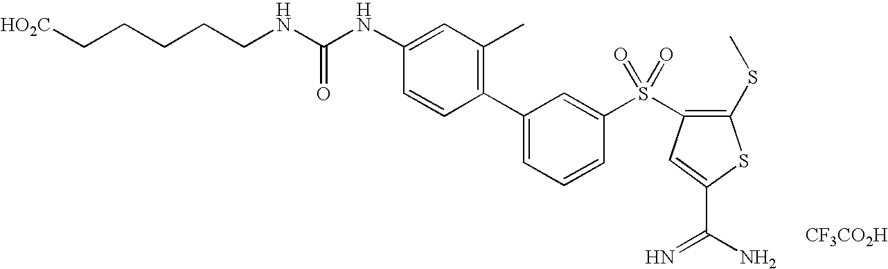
C1=CC(NC(NCCCCC[HO2C])=O)=CC(C)=C1C1=CC=CC(S(C2=C(SC)SC(C(N)=N)=C2)(=O)=O)=C1.[CF3CO2H]
